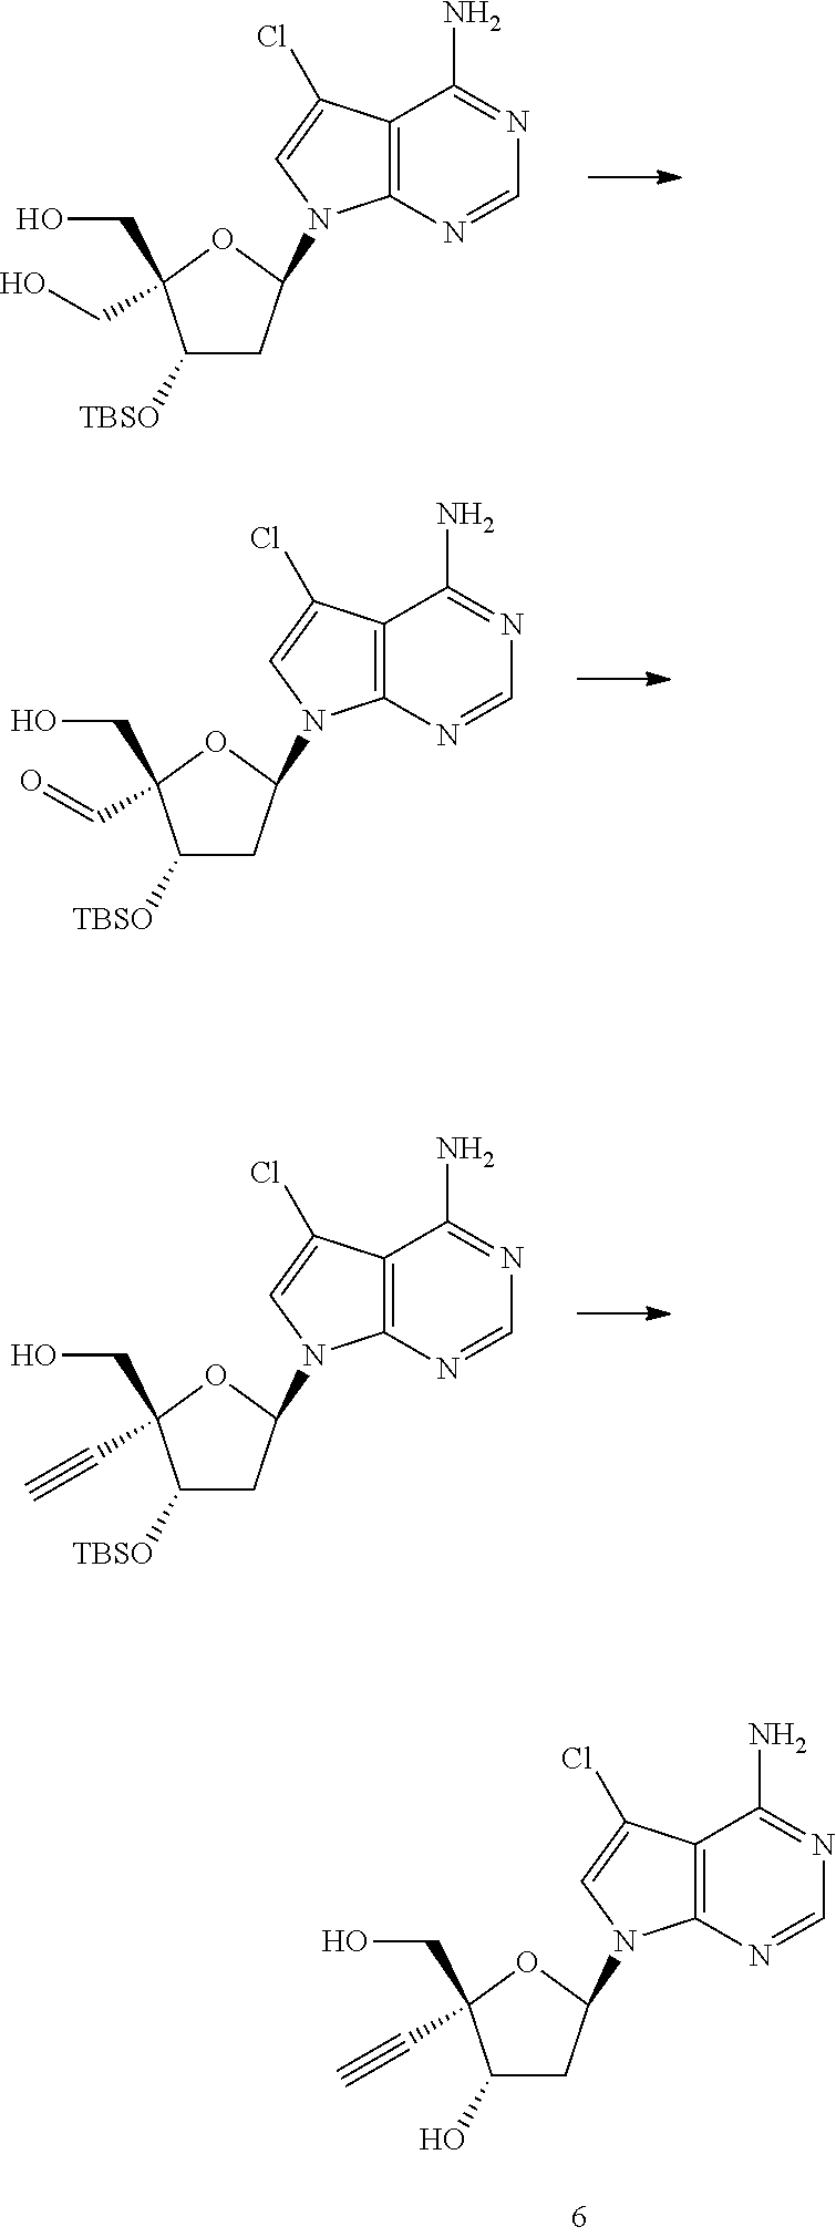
C1([TBSO])CC(N2C3=C(C(N)=NC=N3)C(Cl)=C2)OC1(CO)CO.C1([TBSO])CC(N2C3=C(C(N)=NC=N3)C(Cl)=C2)OC1(CO)C=O.C1([TBSO])CC(N2C3=C(C(N)=NC=N3)C(Cl)=C2)OC1(CO)C#C.C1(O)CC(N2C3=C(C(N)=NC=N3)C(Cl)=C2)OC1(CO)C#C
